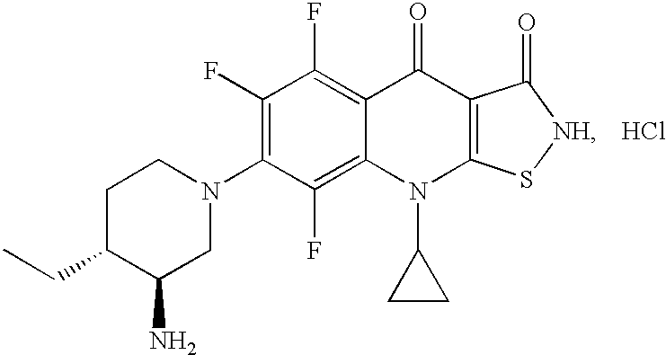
C1(F)=C(N2CCC(CC)C(N)C2)C(F)=C2C(=C1F)C(=O)C1=C(N2C2CC2)S[NH]C1=O.Cl
